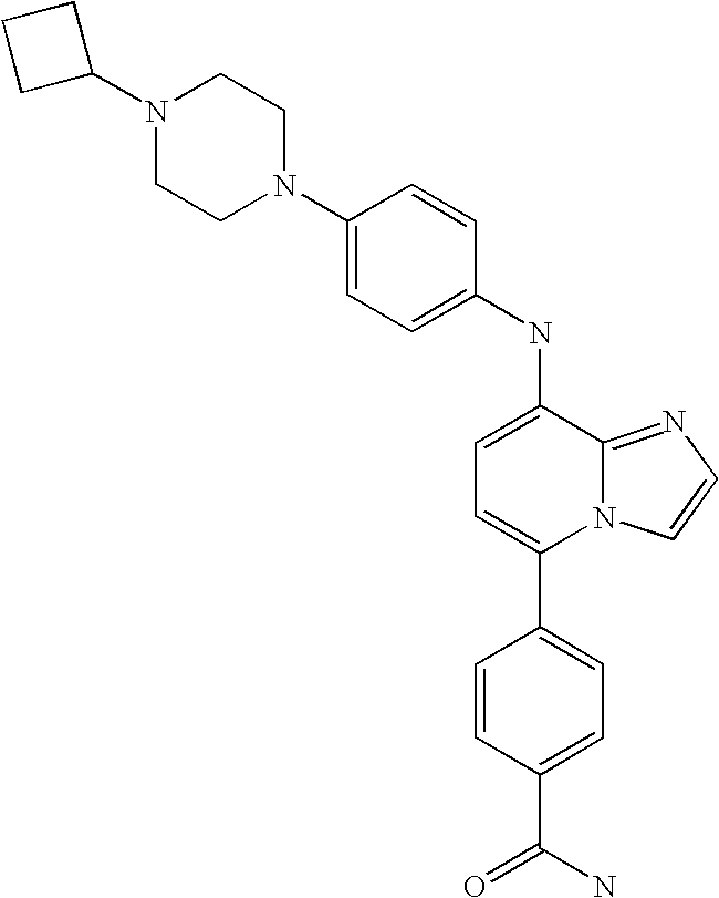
C1(NC2=CC=C(C3=CC=C(C(N)=O)C=C3)N3C2=NC=C3)=CC=C(N2CCN(C3CCC3)CC2)C=C1
